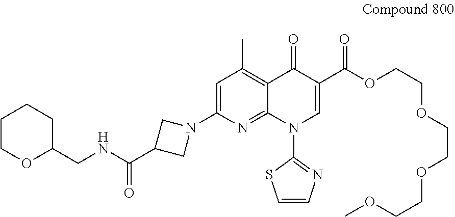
C1OC(CNC(C2CN(C3=CC(C)=C4C(=N3)N(C3=NC=CS3)C=C(C(OCCOCCOCCOC)=O)C4=O)C2)=O)CCC1
